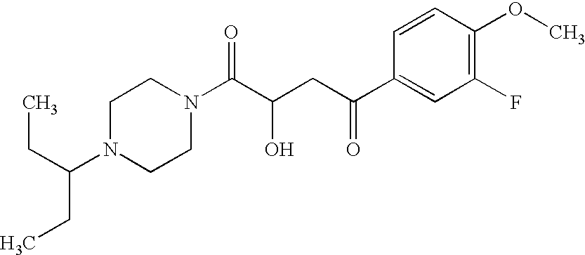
C(C(N1CCN(C(C(CC(C2=CC(F)=C(OC)C=C2)=O)O)=O)CC1)CC)C
